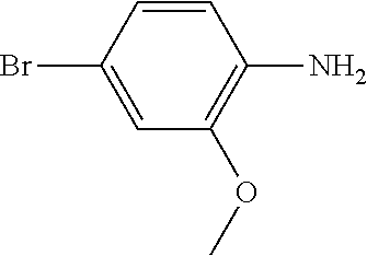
C1(Br)=CC(OC)=C(N)C=C1
